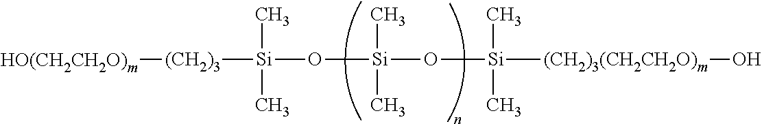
[(CH2)3]([Si](C)(O[Si](O[Si]([(CH2)3(CH2CH2O)m]O)(C)C)(C)C)C)[HO(CH2CH2O)m]
